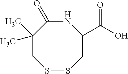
N1C(=O)C(C)(C)CSSCC1C(O)=O
